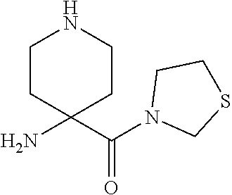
NC1(C(N2CSCC2)=O)CCNCC1
